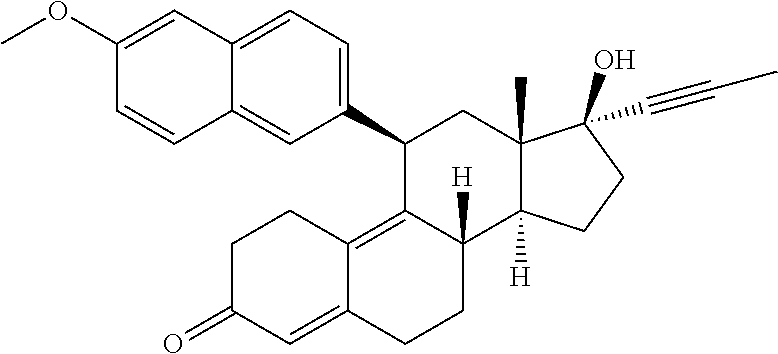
C12=CC=C(C3C4=C5C(=CC(=O)CC5)CCC4([H])C4([H])C(C)(C3)C(O)(C#CC)CC4)C=C1C=CC(OC)=C2
